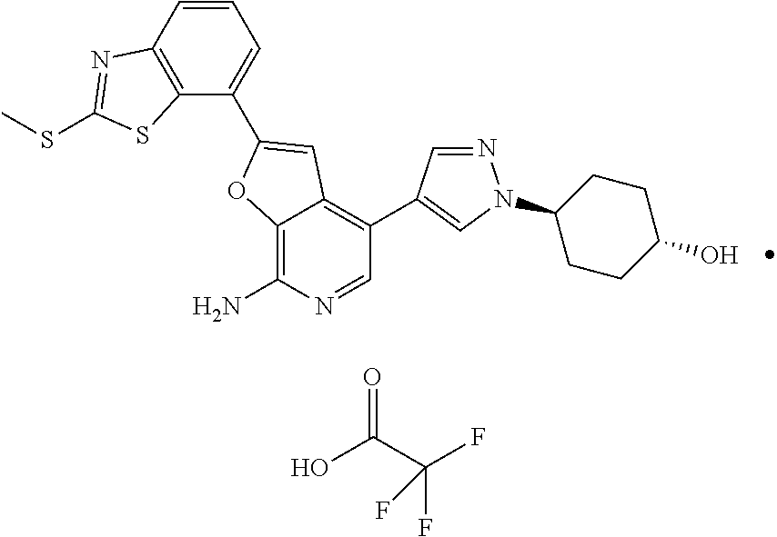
C12=C(N)N=CC(C3=CN(C4CCC(O)CC4)N=C3)=C1C=C(C1=CC=CC3=C1SC(SC)=N3)O2.OC(C(F)(F)F)=O
